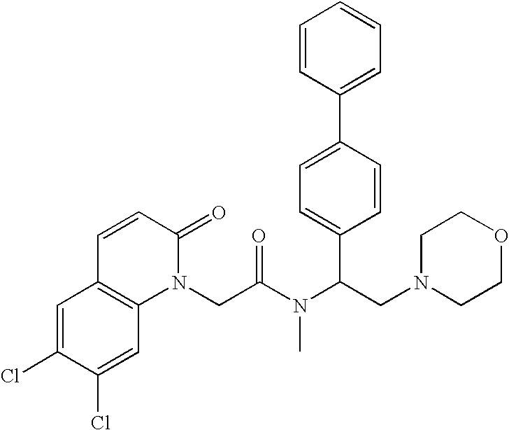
C1=C(Cl)C(Cl)=CC2=C1C=CC(=O)N2CC(N(C(CN1CCOCC1)C1=CC=C(C2=CC=CC=C2)C=C1)C)=O
